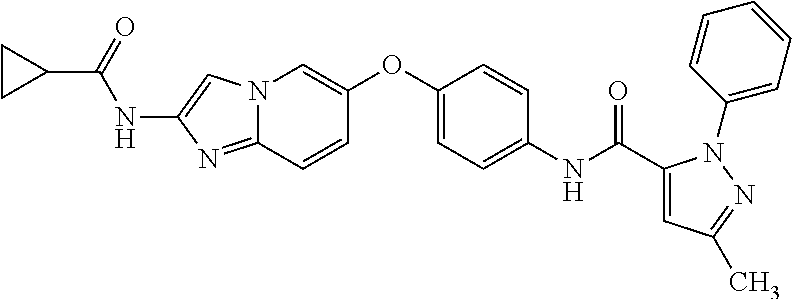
C1(OC2=CN3C(=NC(NC(C4CC4)=O)=C3)C=C2)=CC=C(NC(=O)C2=CC(C)=NN2C2=CC=CC=C2)C=C1
